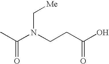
CC(N(CCC(O)=O)C[Me])=O
